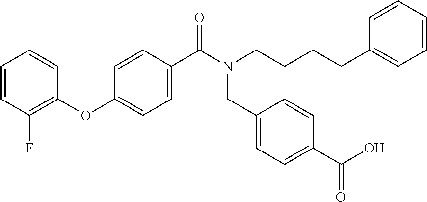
C1=CC(F)=C(OC2=CC=C(C(N(CCCCC3=CC=CC=C3)CC3=CC=C(C(O)=O)C=C3)=O)C=C2)C=C1
